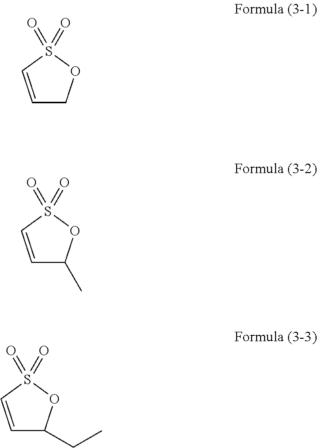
C1=CS(=O)(=O)OC1.C1=CS(=O)(=O)OC1C.C1=CS(=O)(=O)OC1CC
